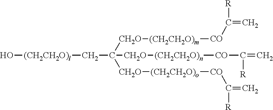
[(CH2CH2O)l](O)CC([CH2O][(CH2CH2O)m][CO]C([R])=C)([CH2O][(CH2CH2O)o][CO]C(=C)[R])[CH2O][(CH2CH2O)n][CO]C(=C)[R]
